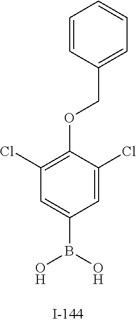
C1(Cl)=C(OCC2=CC=CC=C2)C(Cl)=CC(B(O)O)=C1
